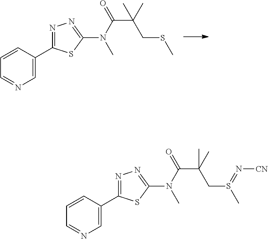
C1=CC=NC=C1C1=NN=C(N(C(=O)C(CSC)(C)C)C)S1.C1=CC=NC=C1C1=NN=C(N(C(=O)C(CS(C)=N[CN])(C)C)C)S1
